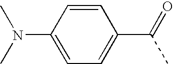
C1=CC(N(C)C)=CC=C1C(=O)C
